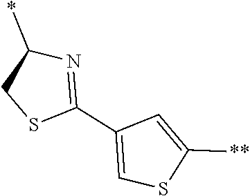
C1(*)CSC(C2=CSC([**])=C2)=N1
